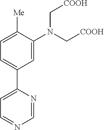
C1=C(N(C[COOH])C[COOH])C([Me])=CC=C1C1=CC=NC=N1
